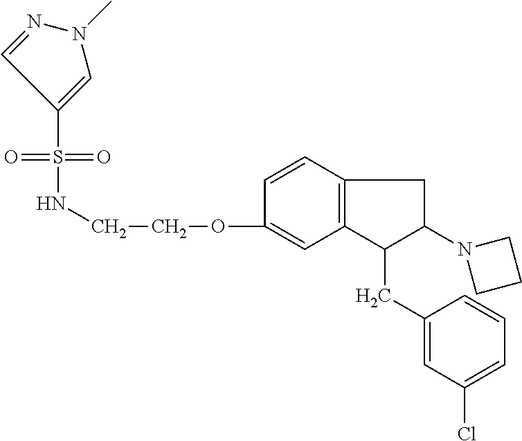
O=S(=O)(C1=CN(C)N=C1)NCCOC1=CC2=C(C=C1)CC(N1CCC1)C2CC1=CC(Cl)=CC=C1
